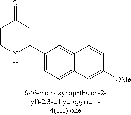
C1CNC(C2=CC=C3C(=C2)C=CC([OMe])=C3)=CC1=O
